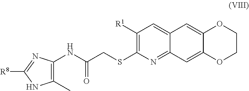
C1(C)=C(NC(CSC2=C([R1])C=C3C(=N2)C=C2C(=C3)OCCO2)=O)N=C([R8])N1
